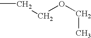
C(COCC)C
